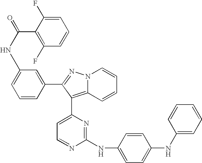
N(C1=CC=CC(C2=NN3C(=C2C2=CC=NC(NC4=CC=C(NC5=CC=CC=C5)C=C4)=N2)C=CC=C3)=C1)C(=O)C1=C(F)C=CC=C1F
